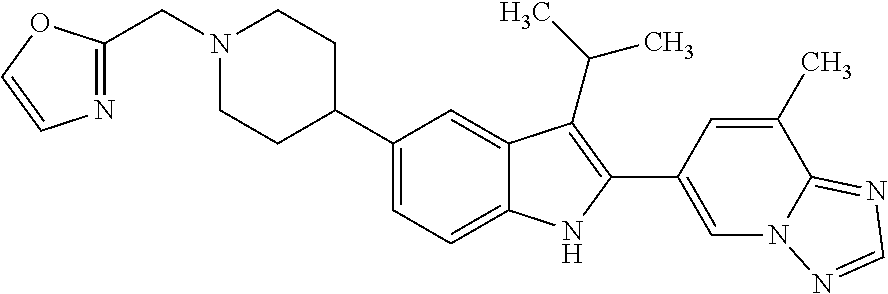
C1(C2CCN(CC3=NC=CO3)CC2)=CC=C2C(=C1)C(C(C)C)=C(C1=CN3C(=NC=N3)C(C)=C1)N2
